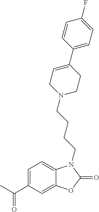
C1=C(C(C)=O)C=C2C(=C1)N(CCCCN1CCC(C3=CC=C(F)C=C3)=CC1)C(=O)O2
